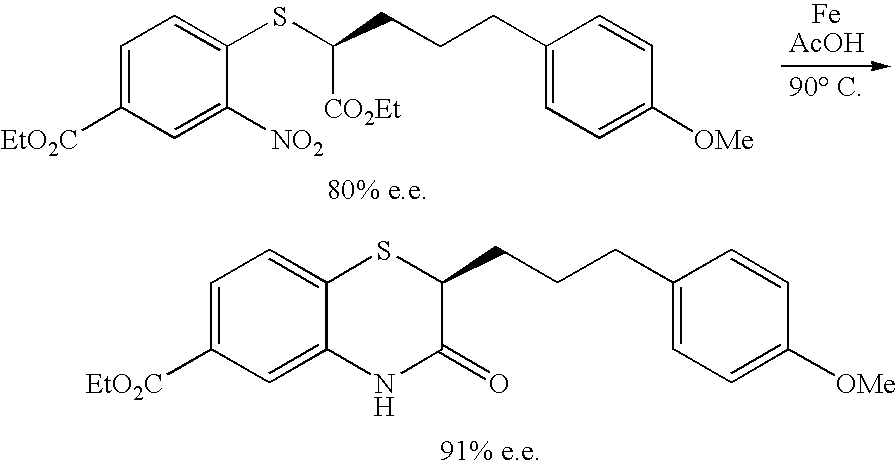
C1(CCCC([CO2Et])SC2=CC=C([EtO2C])C=C2[NO2])=CC=C([OMe])C=C1.C1(CCCC2C(=O)NC3=CC([EtO2C])=CC=C3S2)=CC=C([OMe])C=C1
